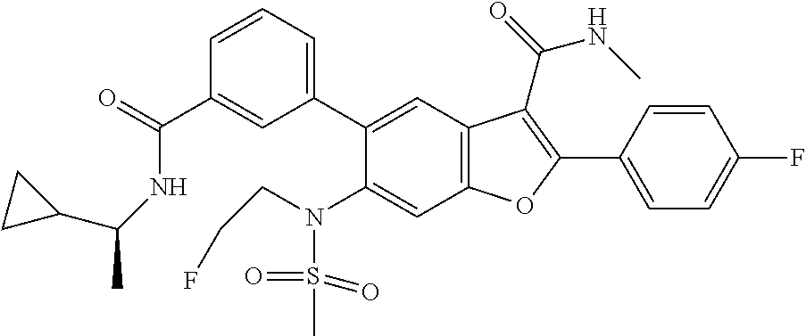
C1=CC(C2=C(C(=O)NC)C3=C(C=C(N(CCF)S(C)(=O)=O)C(C4=CC=CC(C(NC(C5CC5)C)=O)=C4)=C3)O2)=CC=C1F
